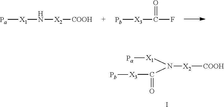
N([X2][COOH])([X1][Pa])C([X3][Pb])=O.I.[Pa][X1]N[X2][COOH].[Pb][X3]C(=O)F
